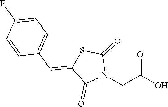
N1(CC(O)=O)C(=O)SC(=CC2=CC=C(F)C=C2)C1=O
